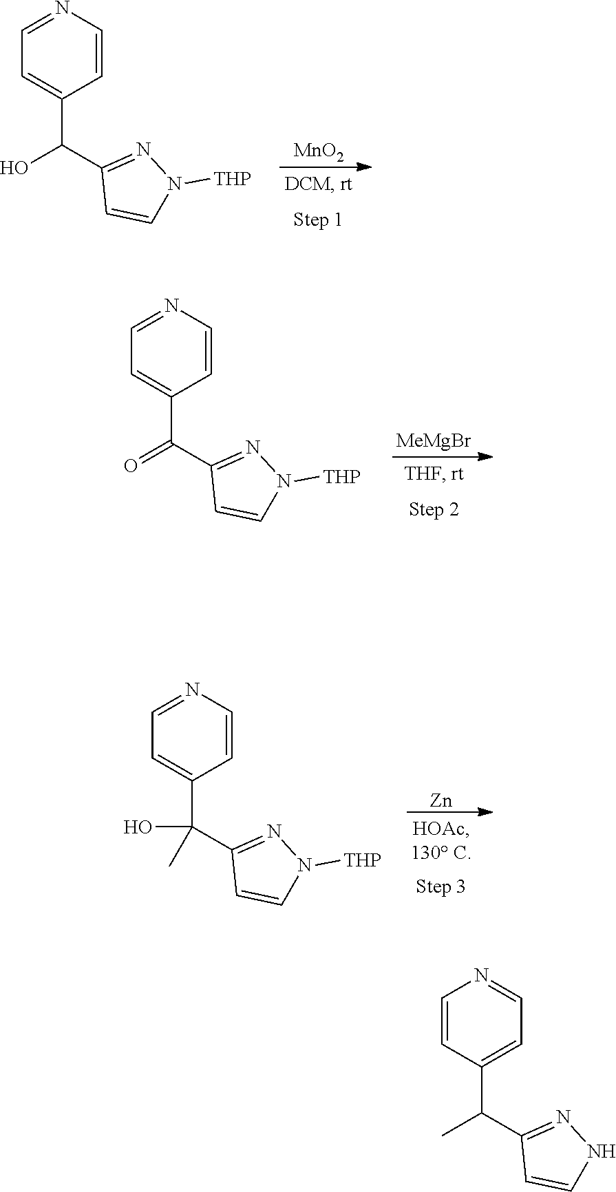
[MnO2].C1=CN=CC=C1C(C1=NN([THP])C=C1)O.[MeMgBr].C1=CN=CC=C1C(C1=NN([THP])C=C1)=O.[Zn].C1=CN=CC=C1C(C1=NN([THP])C=C1)(O)C.C1=C(C(C2=NNC=C2)C)C=CN=C1
